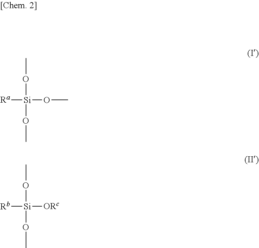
CO[Si](OC)([Ra])OC.CO[Si]([ORc])([Rb])OC
